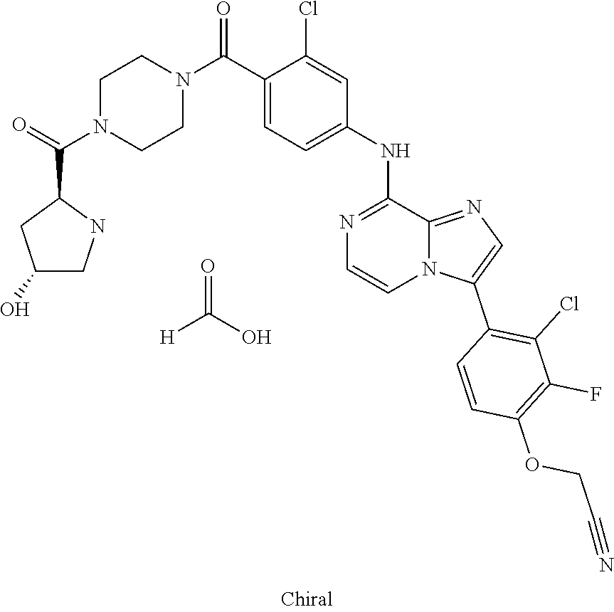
C1(C(N2CCN(C(=O)C3CC(O)CN3)CC2)=O)=CC=C(NC2=NC=CN3C2=NC=C3C2=C(Cl)C(F)=C(OCC#N)C=C2)C=C1Cl.O=C(O)[H]
